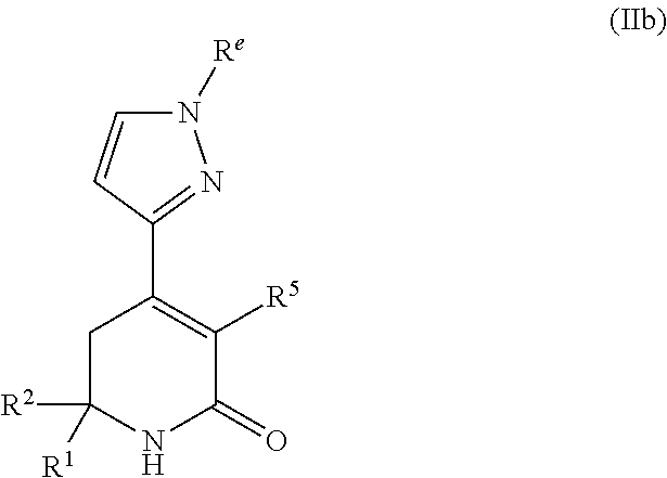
C1C([R2])([R1])NC(=O)C([R5])=C1C1=NN([Re])C=C1
